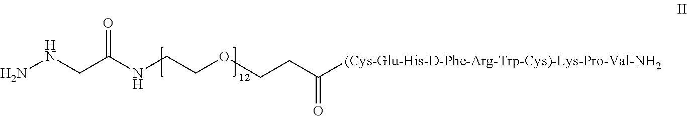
O=C(NCCOCCC([(Cys-Glu-His-D-Phe-Arg-Trp-Cys)-Lys-Pro-Val-NH2])=O)CNN
